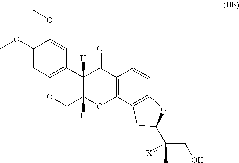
COC1=CC2=C(C=C1OC)C1([H])C([H])(CO2)OC2=C(C1=O)C=CC1=C2CC(C(CO)(C)[X])O1
